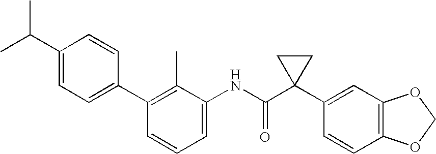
C1(C2=CC=C(C(C)C)C=C2)=C(C)C(NC(C2(C3=CC4=C(C=C3)OCO4)CC2)=O)=CC=C1
